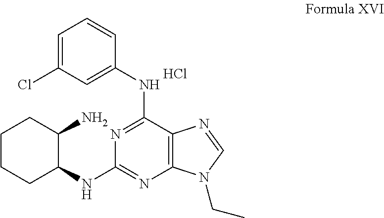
C1CCC(NC2=NC3=C(C(NC4=CC(Cl)=CC=C4)=N2)N=CN3CC)C(N)C1.Cl
